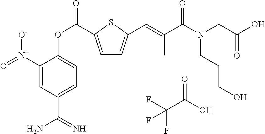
C1=C(C(OC2=CC=C(C(N)=N)C=C2[N+](=O)[O-])=O)SC(C=C(C(N(CC(O)=O)CCCO)=O)C)=C1.FC(C(O)=O)(F)F
